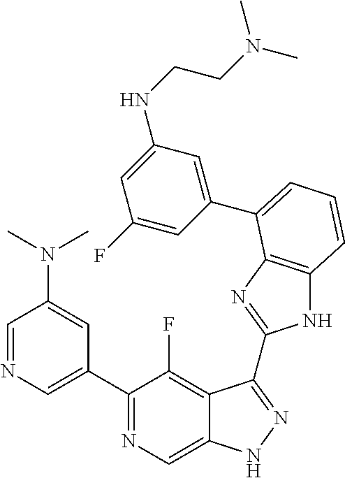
C1=NC=C(C2=NC=C3C(=C2F)C(C2=NC4=C(N2)C=CC=C4C2=CC(NCCN(C)C)=CC(F)=C2)=NN3)C=C1N(C)C
